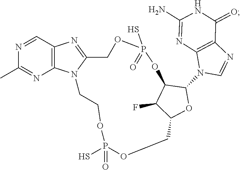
C1(C)=NC2=C(C=N1)N=C1N2CCOP(S)(=O)OCC2C(F)C(C(N3C4=C(C(=O)NC(N)=N4)N=C3)O2)OP(=O)(S)OC1
